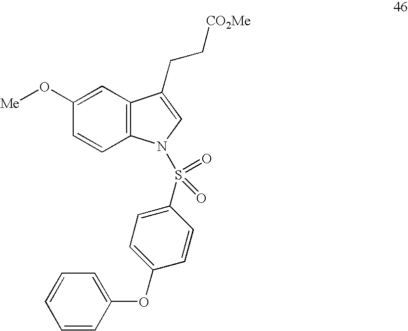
C1(O[Me])=CC2=C(C=C1)N(S(=O)(=O)C1=CC=C(OC3=CC=CC=C3)C=C1)C=C2CC[CO2Me]
